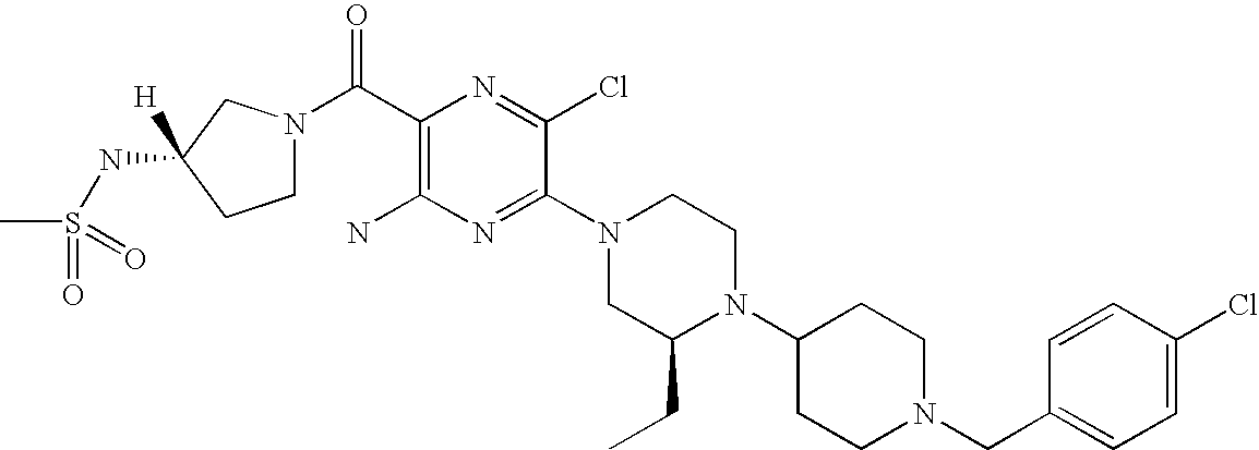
C1(C(N2CCC([H])(NS(C)(=O)=O)C2)=O)=C(N)N=C(N2CC(CC)N(C3CCN(CC4=CC=C(Cl)C=C4)CC3)CC2)C(Cl)=N1
